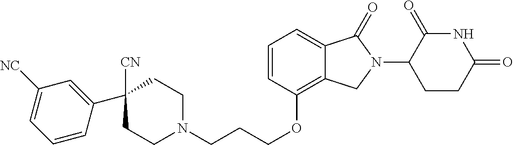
C1CN(CCCOC2=C3C(=CC=C2)C(=O)N(C2C(=O)NC(=O)CC2)C3)CCC1([CN])C1=CC([NC])=CC=C1
